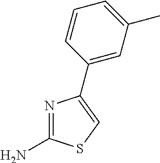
N1=C(N)SC=C1C1=CC(C)=CC=C1
